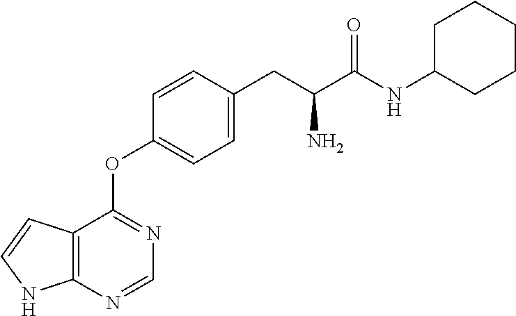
C12=C(N=CN=C1OC1=CC=C(CC(C(NC3CCCCC3)=O)N)C=C1)NC=C2
